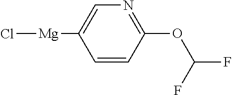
FC(OC1=NC=C([Mg]Cl)C=C1)F
